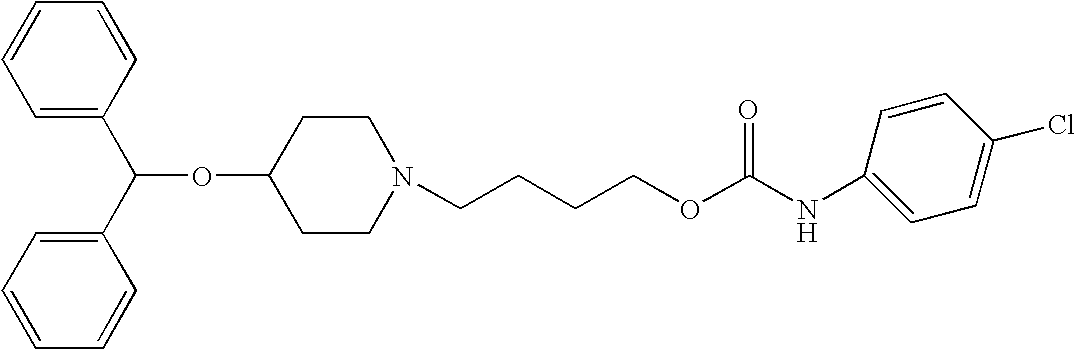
C1=CC=CC=C1C(C1=CC=CC=C1)OC1CCN(CCCCOC(NC2=CC=C(Cl)C=C2)=O)CC1
